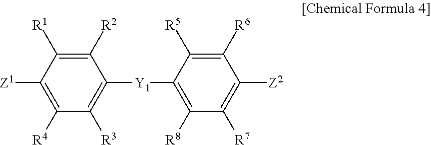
C1([R1])=C([R2])C([Y1]C2=C([R8])C([R7])=C([Z2])C([R6])=C2[R5])=C([R3])C([R4])=C1[Z1]
